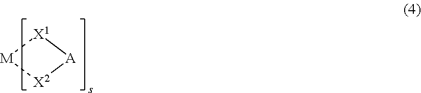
[X1]1[M][X2][A]1
